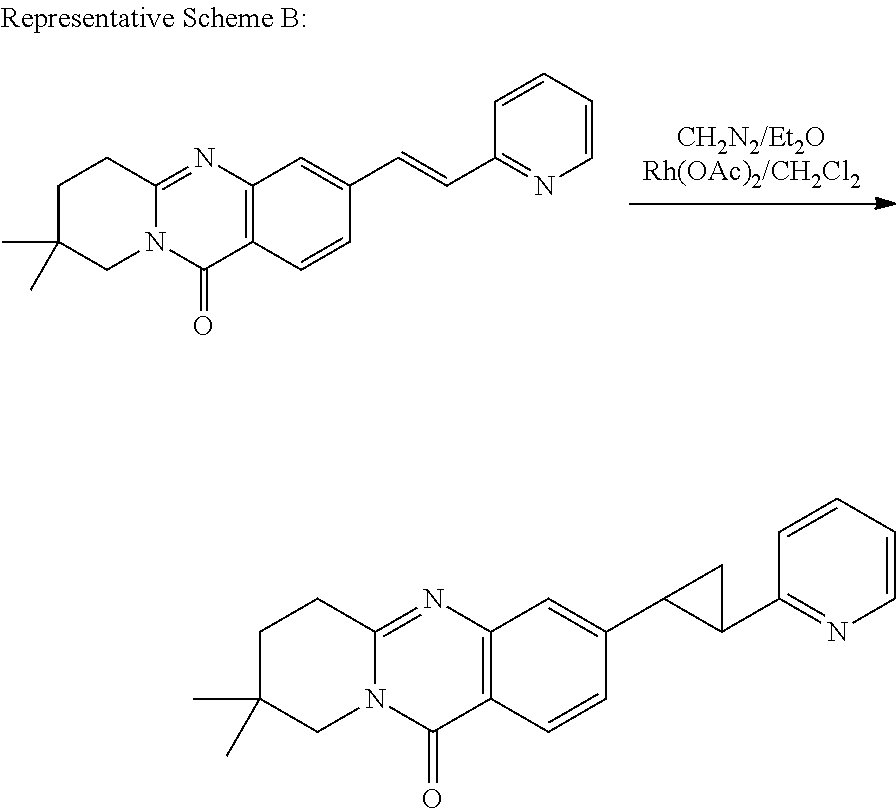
C12=C(N=C3N(C1=O)CC(C)(C)CC3)C=C(C1C(C3=NC=CC=C3)C1)C=C2.C12=C(N=C3N(C1=O)CC(C)(C)CC3)C=C(C=CC1=NC=CC=C1)C=C2
